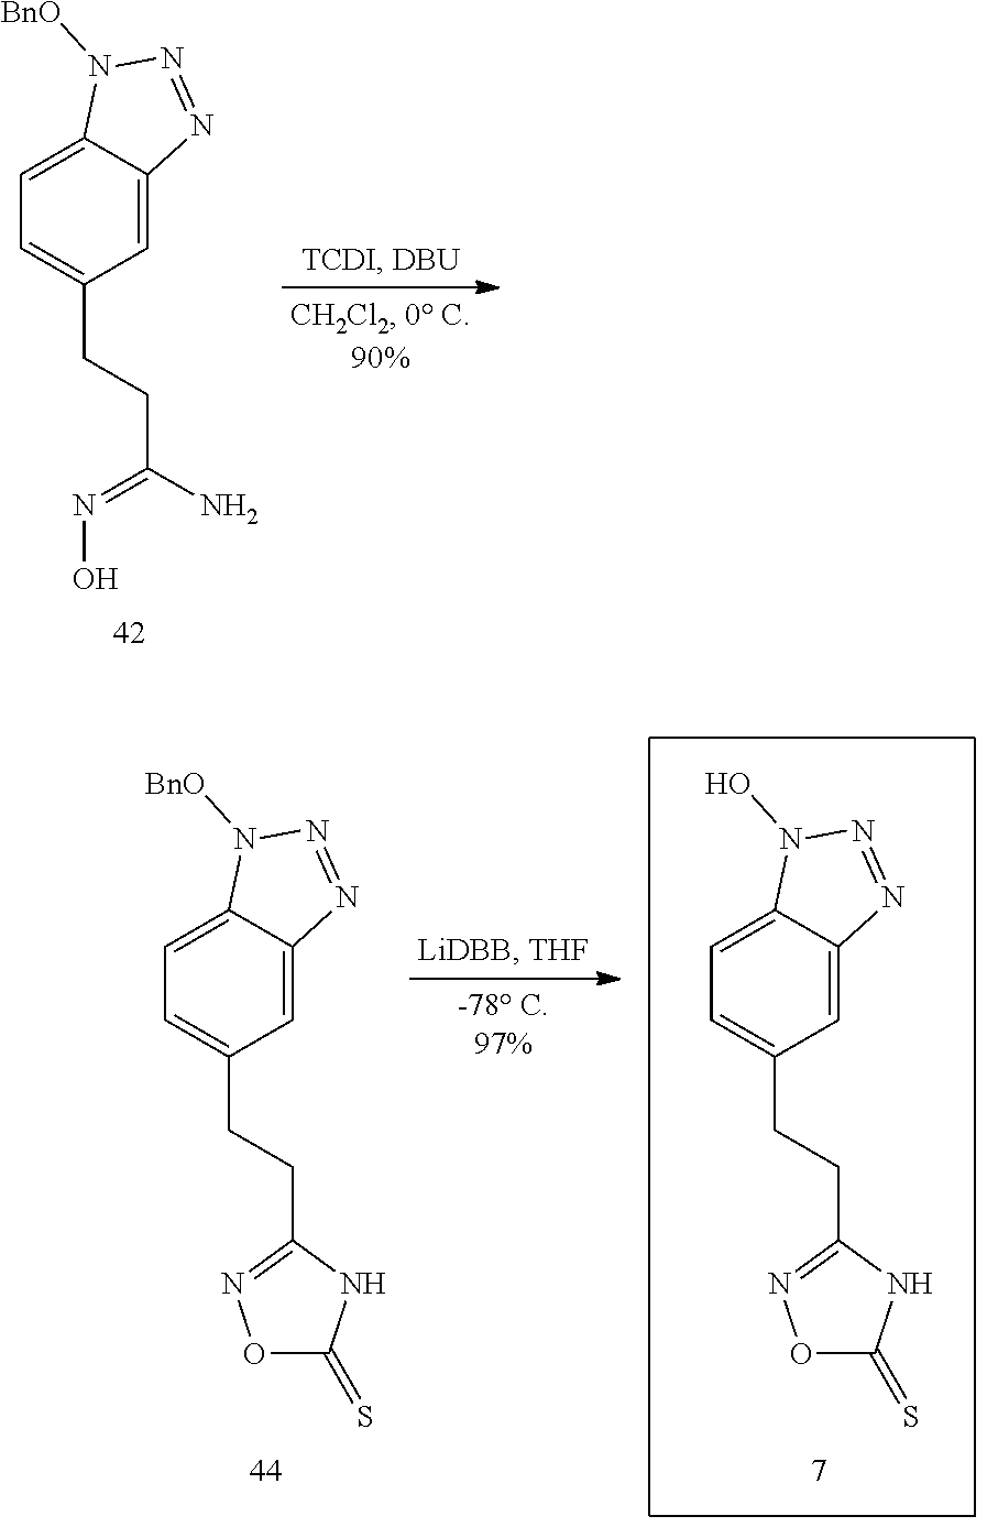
C1=C2C(=CC(CCC(N)=NO)=C1)N=NN2[BnO].C1=C2C(=CC(CCC3=NOC(=S)N3)=C1)N=NN2[BnO].C1=C2C(=CC(CCC3=NOC(=S)N3)=C1)N=NN2O
